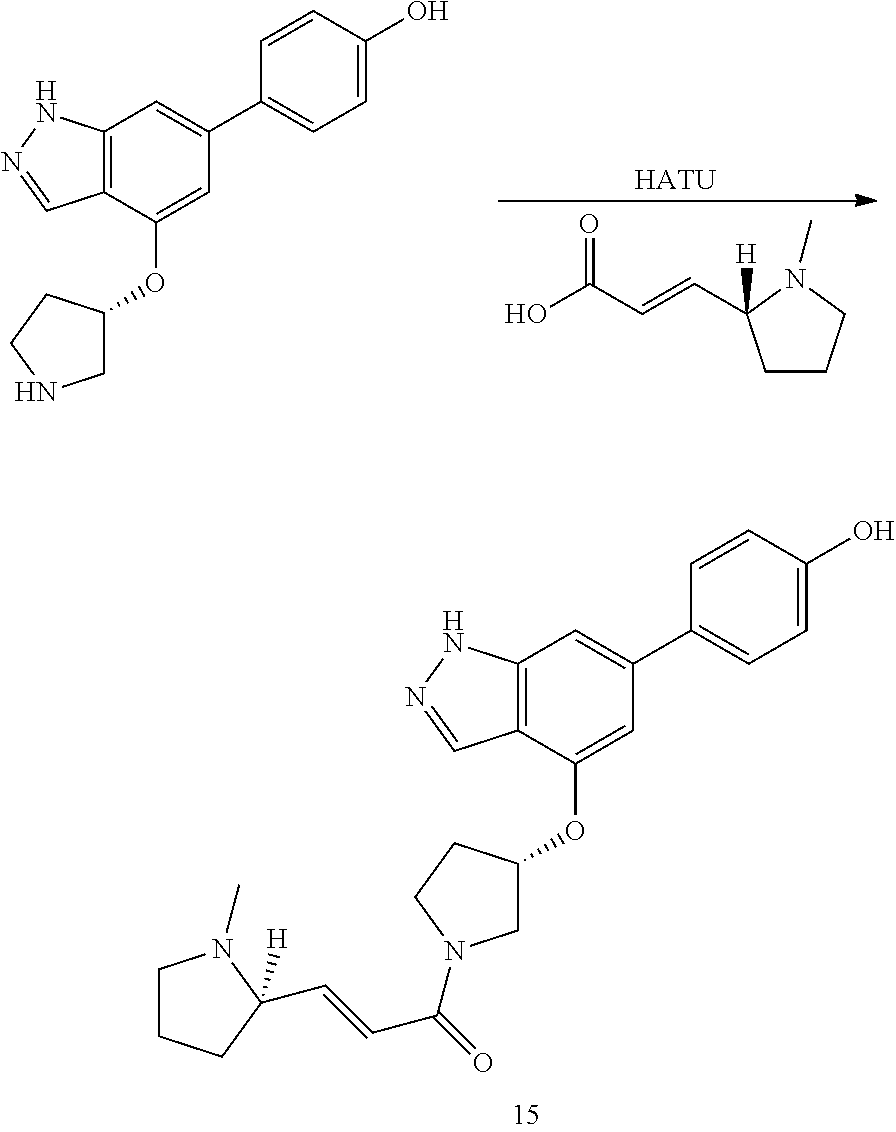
C1CCN(C)C1(C=CC(O)=O)[H].C12=C(C(OC3CNCC3)=CC(C3=CC=C(O)C=C3)=C1)C=NN2.[HATU].C12=C(C(OC3CN(C(=O)C=CC4([H])CCCN4C)CC3)=CC(C3=CC=C(O)C=C3)=C1)C=NN2
